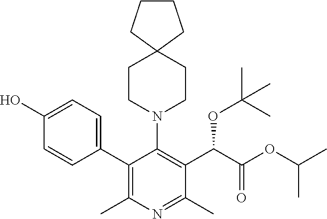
C1CCC2(C1)CCN(C1=C(C(C(OC(C)C)=O)OC(C)(C)C)C(C)=NC(C)=C1C1=CC=C(O)C=C1)CC2
